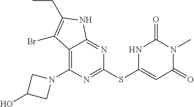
C1(N2CC(O)C2)=C2C(=NC(SC3=CC(=O)N(C)C(=O)N3)=N1)NC(CC)=C2Br
